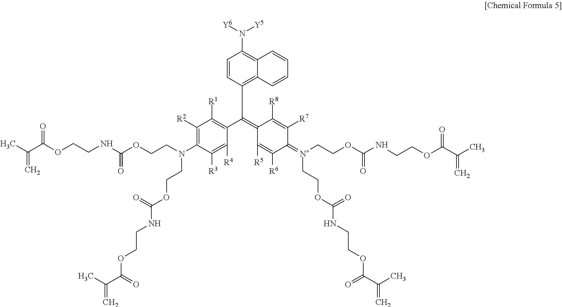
C1=CC(C(=C2C([R5])=C([R6])C(=[N+](CCOC(NCCOC(C(C)=C)=O)=O)CCOC(NCCOC(C(C)=C)=O)=O)C([R7])=C2[R8])C2=C([R1])C([R2])=C(N(CCOC(=O)NCCOC(C(C)=C)=O)CCOC(NCCOC(C(C)=C)=O)=O)C([R3])=C2[R4])=C2C(=C1N([Y6])[Y5])C=CC=C2
